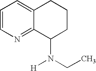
C1=CN=C2C(=C1)CCCC2N([H])CC
